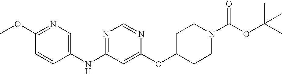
C1(OC)=NC=C(NC2=NC=NC(OC3CCN(C(OC(C)(C)C)=O)CC3)=C2)C=C1
